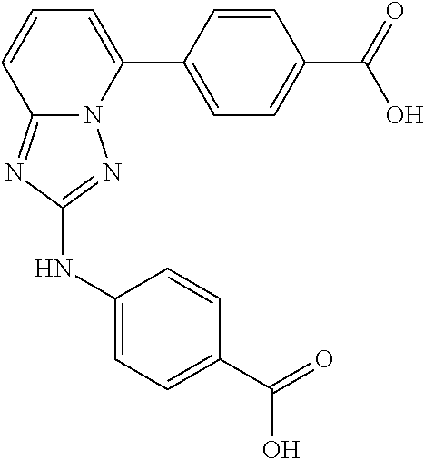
C1=CC(C2=CC=CC3=NC(NC4=CC=C(C(=O)O)C=C4)=NN23)=CC=C1C(O)=O
